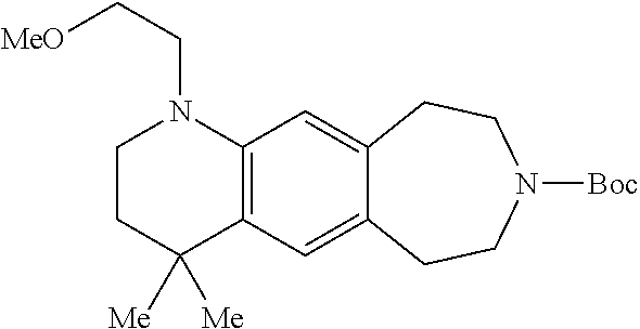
C12=C(C=C3C(=C1)CCN([Boc])CC3)N(CC[MeO])CCC2([Me])[Me]
